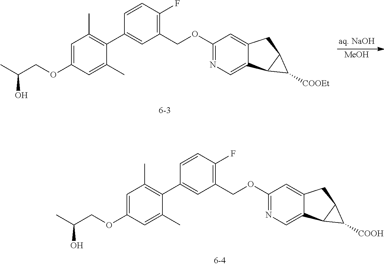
C1(COC2=NC=C3C(=C2)CC2C3C2[COOEt])=C(F)C=CC(C2=C(C)C=C(OCC(C)O)C=C2C)=C1.[MeOH].C1(COC2=NC=C3C(=C2)CC2C3C2[COOH])=C(F)C=CC(C2=C(C)C=C(OCC(C)O)C=C2C)=C1
